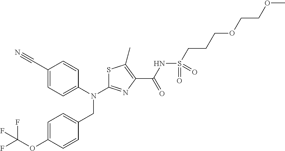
C1(C#N)=CC=C(N(C2=NC(C(NS(CCCOCCOC)(=O)=O)=O)=C(C)S2)CC2=CC=C(OC(F)(F)F)C=C2)C=C1
